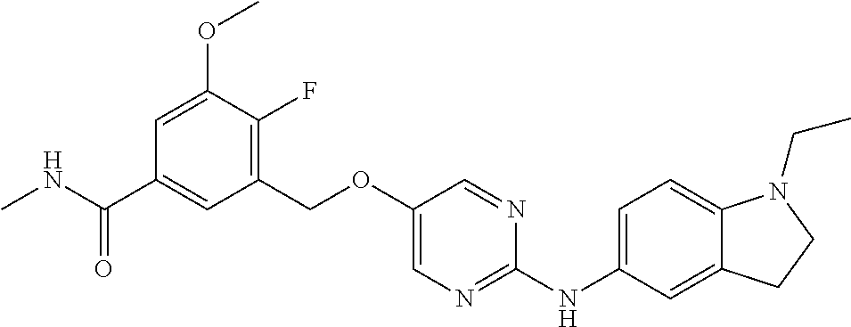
C1(COC2=CN=C(NC3=CC=C4C(=C3)CCN4CC)N=C2)=C(F)C(OC)=CC(C(NC)=O)=C1
